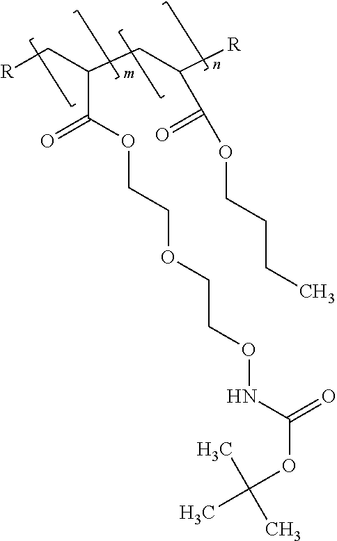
[R]CC(CC([R])C(=O)OCCCC)C(OCCOCCONC(OC(C)(C)C)=O)=O
